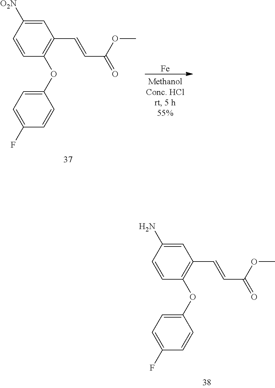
C1(OC2=C(C=CC(=O)OC)C=C([O2N])C=C2)=CC=C(F)C=C1.[Fe].C1(OC2=C(C=CC(=O)OC)C=C(N)C=C2)=CC=C(F)C=C1
